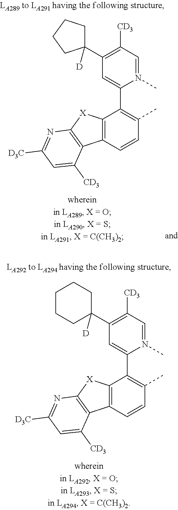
C12=C(C=CC(C)=C1C1=CC(C3([D])CCCCC3)=C([CD3])C=N1C)C1=C([X]2)N=C([D3C])C=C1[CD3].C12=C(C=CC(C)=C1C1=CC(C3([D])CCCC3)=C([CD3])C=N1C)C1=C([X]2)N=C([D3C])C=C1[CD3]
